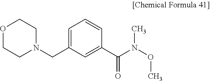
O1CCN(CC2=CC=CC(C(N(OC)C)=O)=C2)CC1
